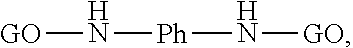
[GO]N[Ph]N[GO]
